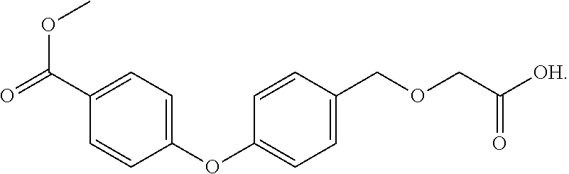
O=C(C1=CC=C(OC2=CC=C(COCC([OH])=O)C=C2)C=C1)OC
